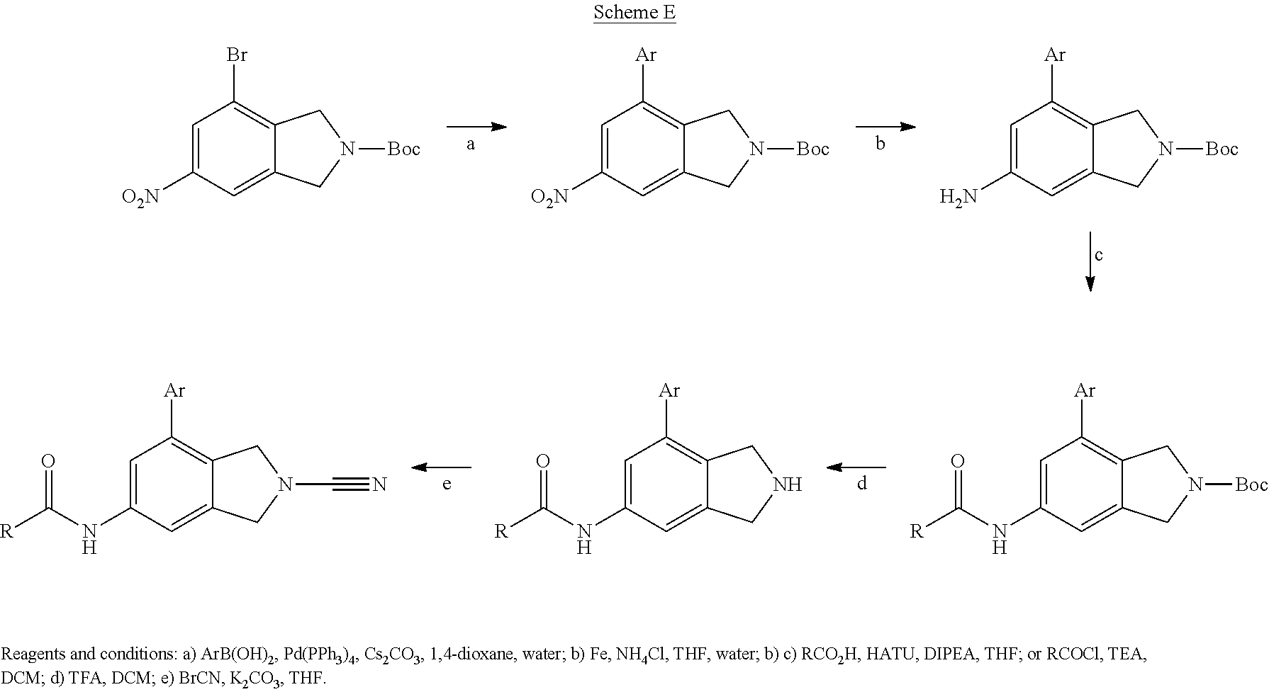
C1=C([O2N])C=C2C(=C1Br)CN([Boc])C2.C1=C([O2N])C=C2C(=C1[Ar])CN([Boc])C2.C1=C(N)C=C2C(=C1[Ar])CN([Boc])C2.C1=C(NC(=O)[R])C=C2C(=C1[Ar])CN(C#N)C2.C1=C(NC(=O)[R])C=C2C(=C1[Ar])CNC2.C1=C(NC(=O)[R])C=C2C(=C1[Ar])CN([Boc])C2
